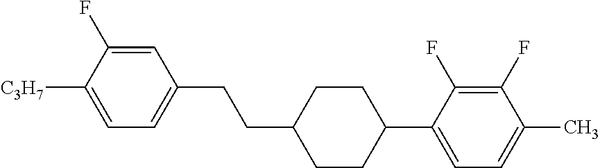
C1=C(F)C([C3H7])=CC=C1CCC1CCC(C2=CC=C(C)C(F)=C2F)CC1
